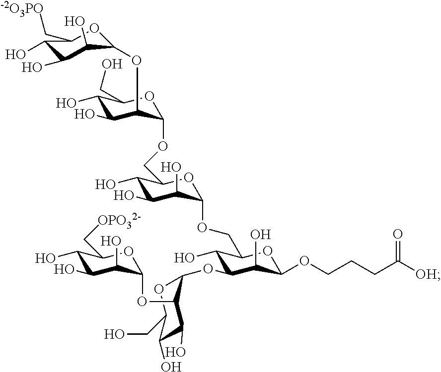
C1(O)C(O)C(O)C(OC2C(O)C(O)C(CO)OC2OCC2C(O)C(O)C(O)C(OCC3C(O)C(OC4C(OC5C(O)C(O)C(O)C(C[OPO32-])O5)C(O)C(O)C(CO)O4)C(O)C(OCCCC([OH])=O)O3)O2)OC1C[-2O3PO]
